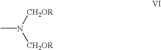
N([CH2OR])([CH2OR])C
